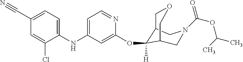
C1(NC2=CC=NC(OC3([H])C4COCC3CN(C(OC(C)C)=O)C4)=C2)=CC=C(C#N)C=C1Cl
